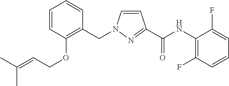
C1=CC(OCC=C(C)C)=C(CN2C=CC(C(NC3=C(F)C=CC=C3F)=O)=N2)C=C1
